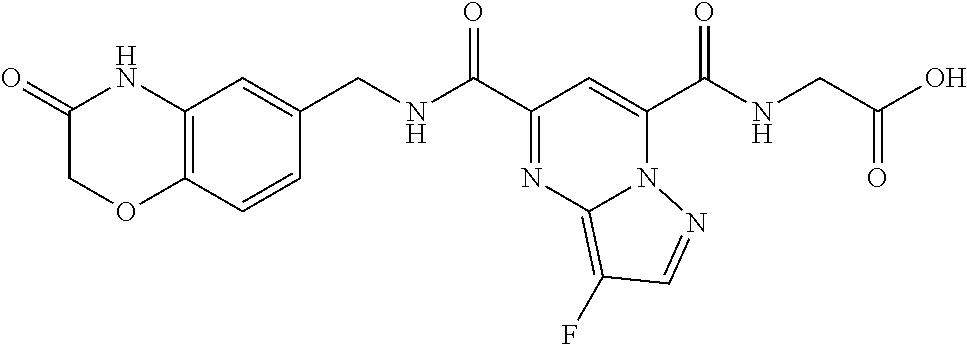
C12=C(C=CC(CNC(C3=NC4=C(F)C=NN4C(C(NCC(=O)O)=O)=C3)=O)=C1)OCC(=O)N2
